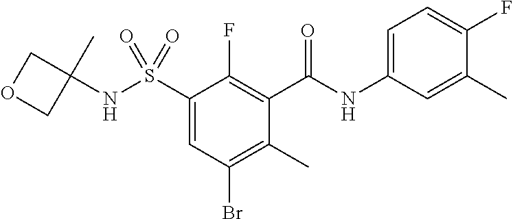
C1(S(=O)(=O)NC2(C)COC2)=CC(Br)=C(C)C(C(NC2=CC=C(F)C(C)=C2)=O)=C1F
